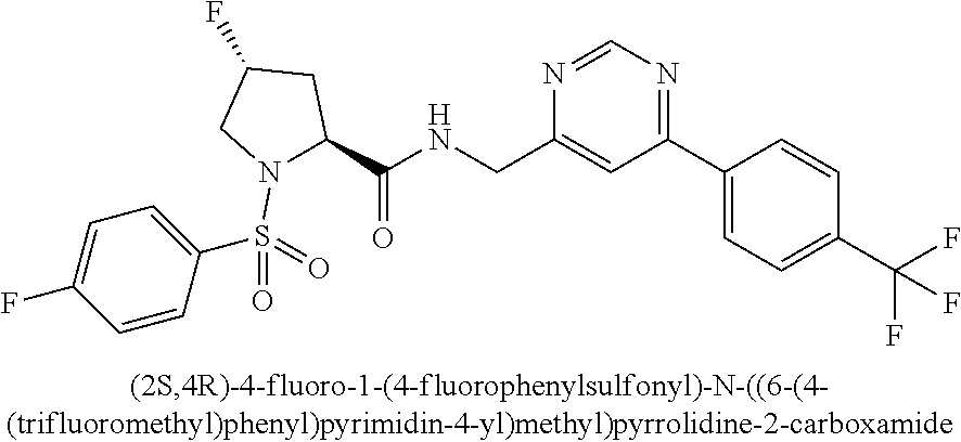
C1(C2=CC=C(C(F)(F)F)C=C2)=NC=NC(CNC(C2N(S(=O)(=O)C3=CC=C(F)C=C3)CC(F)C2)=O)=C1
